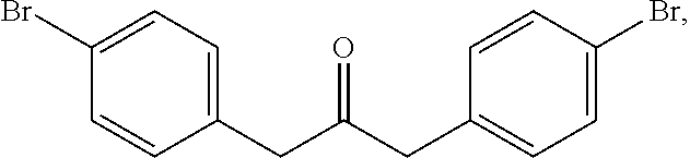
C1(CC(CC2=CC=C(Br)C=C2)=O)=CC=C(Br)C=C1
